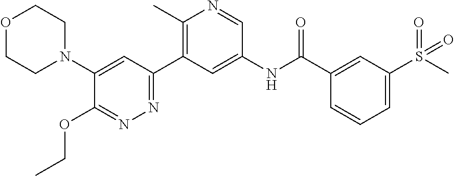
C1(N2CCOCC2)=CC(C2=C(C)N=CC(NC(C3=CC(S(C)(=O)=O)=CC=C3)=O)=C2)=NN=C1OCC
